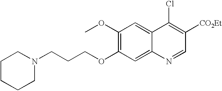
C1CCCN(CCCOC2=C(OC)C=C3C(=C2)N=CC([CO2Et])=C3Cl)C1
